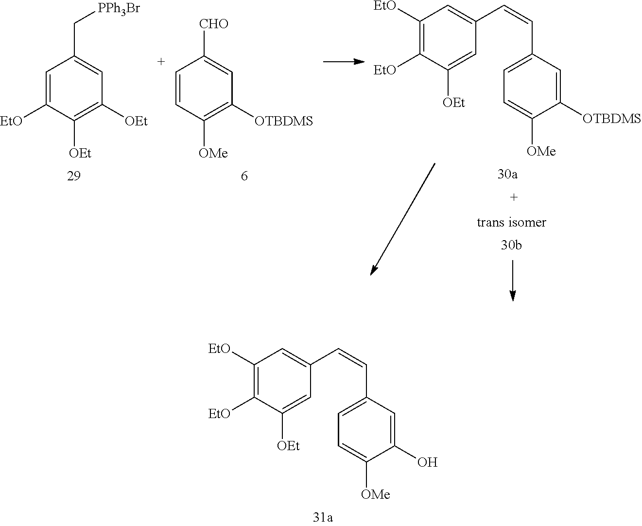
C1=C([EtO])C([OEt])=C([OEt])C=C1C[PPh3Br].C1=CC([OMe])=C([OTBDMS])C=C1[CHO].C1([EtO])=C([EtO])C([OEt])=CC(C=CC2=CC=C([OMe])C([OTBDMS])=C2)=C1.C1([EtO])=C([EtO])C([OEt])=CC(C=CC2=CC=C([OMe])C(O)=C2)=C1
